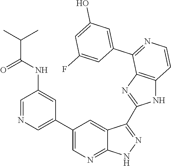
C1=NC=C(C2=CN=C3C(=C2)C(C2=NC4=C(N2)C=CN=C4C2=CC(O)=CC(F)=C2)=NN3)C=C1NC(C(C)C)=O
